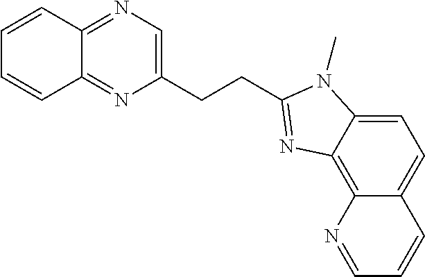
C1=CC2=NC=C(CCC3=NC4=C5C(=CC=C4N3C)C=CC=N5)N=C2C=C1
